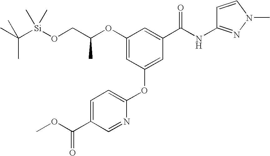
O(CC(OC1=CC(OC2=CC=C(C(=O)OC)C=N2)=CC(C(=O)NC2=NN(C)C=C2)=C1)C)[Si](C(C)(C)C)(C)C
